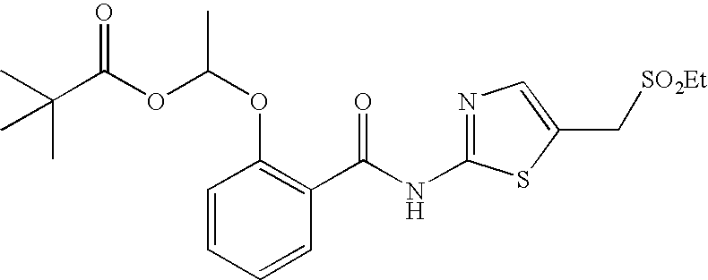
C1=CC=CC(C(NC2=NC=C(C[SO2Et])S2)=O)=C1OC(OC(C(C)(C)C)=O)C
